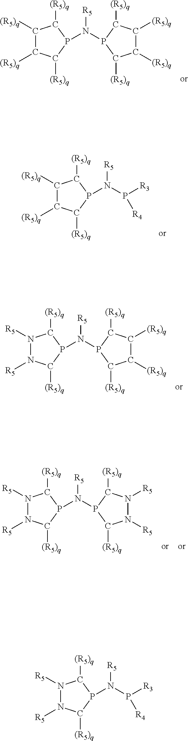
C1([(R5)q])C([(R5)q])C([(R5)q])P(N([R5])P2C([(R5)q])C([(R5)q])C([(R5)q])C2[(R5)q])C1[(R5)q].C1([(R5)q])C([(R5)q])C([(R5)q])P(N([R5])P([R3])[R4])C1[(R5)q].N1([R5])N([R5])C([(R5)q])P(N([R5])P2C([(R5)q])C([(R5)q])C([(R5)q])C2[(R5)q])C1[(R5)q].N1([R5])N([R5])C([(R5)q])P(N([R5])P2C([(R5)q])N([R5])N([R5])C2[(R5)q])C1[(R5)q].N1([R5])N([R5])C([(R5)q])P(N([R5])P([R3])[R4])C1[(R5)q]
